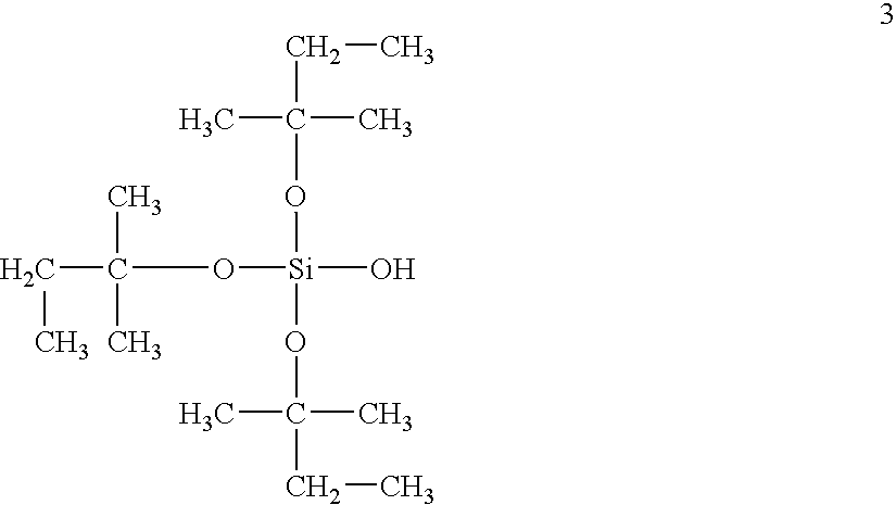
C(C(C)(C)O[Si](OC(C)(CC)C)(O)OC(CC)(C)C)C
